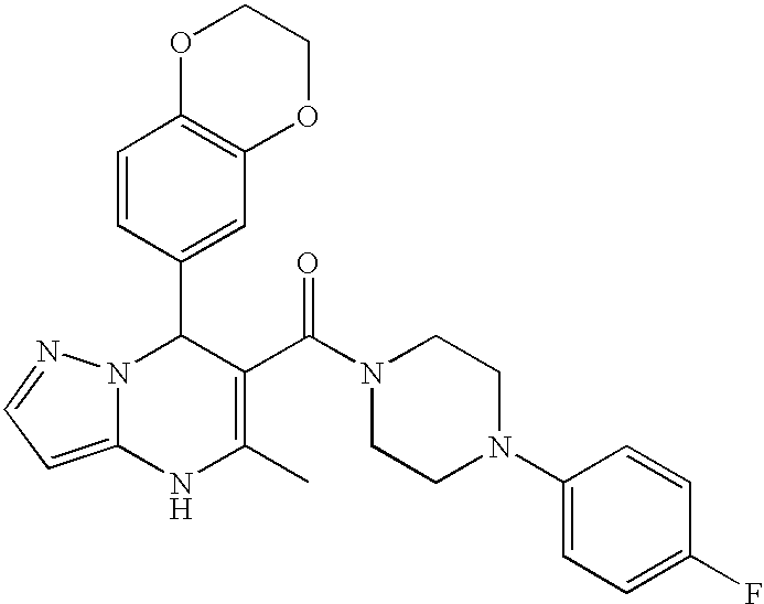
C1=CC(C2N3C(=CC=N3)NC(C)=C2C(N2CCN(C3=CC=C(F)C=C3)CC2)=O)=CC2=C1OCCO2
